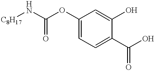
C1=C(O)C(C(O)=O)=CC=C1OC(=O)N[C8H17]
